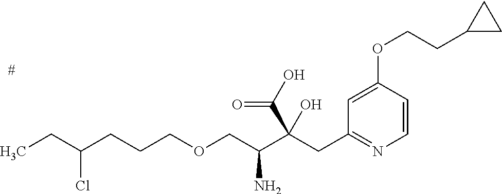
C1=CC(OCCC2CC2)=CC(CC(C(COCCCC(CC)Cl)N)(C(O)=O)O)=N1
